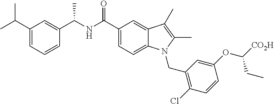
C1(C(C)C)=CC=CC(C(NC(C2=CC=C3C(=C2)C(C)=C(C)N3CC2=C(Cl)C=CC(OC([CO2H])CC)=C2)=O)C)=C1
